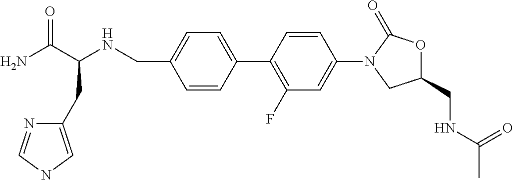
C1=CC(C2=C(F)C=C(N3CC(CNC(C)=O)OC3=O)C=C2)=CC=C1CNC(C(N)=O)CC1=CNC=N1
